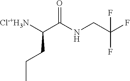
C(CCC)([Cl-+H3N])C(NCC(F)(F)F)=O
